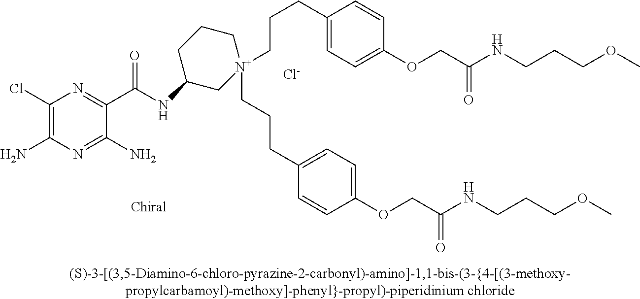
[Cl-].C1(Cl)=C(N)N=C(N)C(C(=O)NC2C[N+](CCCC3=CC=C(OCC(NCCCOC)=O)C=C3)(CCCC3=CC=C(OCC(=O)NCCCOC)C=C3)CCC2)=N1
